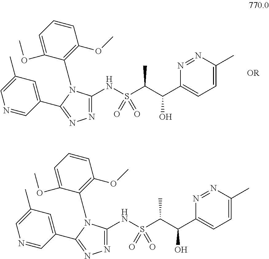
N1=CC(C2=NN=C(NS(C(C(C3=CC=C(C)N=N3)O)C)(=O)=O)N2C2=C(OC)C=CC=C2OC)=CC(C)=C1.N1=CC(C2=NN=C(NS(C(C(C3=CC=C(C)N=N3)O)C)(=O)=O)N2C2=C(OC)C=CC=C2OC)=CC(C)=C1
